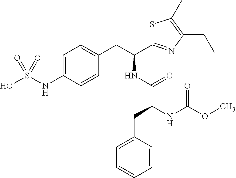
C1=C(NS(O)(=O)=O)C=CC(CC(C2=NC(CC)=C(C)S2)NC(C(NC(OC)=O)CC2=CC=CC=C2)=O)=C1
